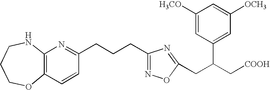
C1COC2=C(NC1)N=C(CCCC1=NOC(CC(C[COOH])C3=CC([OCH3])=CC([H3CO])=C3)=N1)C=C2
